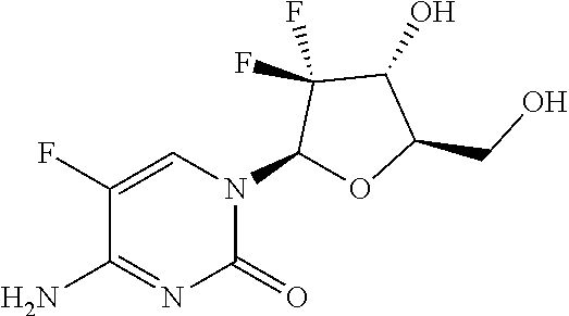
C1(F)=CN(C2OC(CO)C(O)C2(F)F)C(=O)N=C1N
